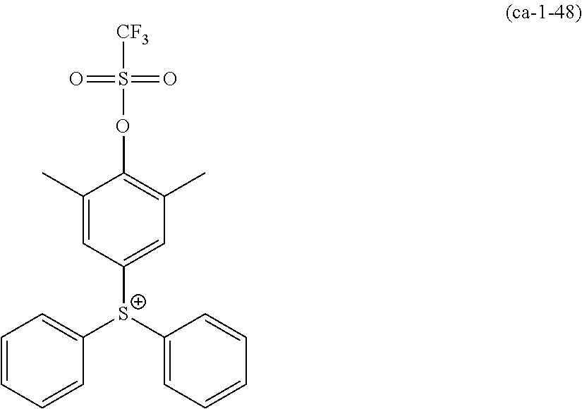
C1([S+](C2=CC=CC=C2)C2=CC=CC=C2)=CC(C)=C(OS(=O)(=O)[CF3])C(C)=C1
